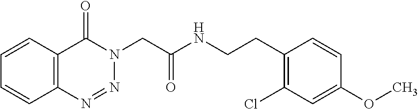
C1=CC2=C(C=C1)N=NN(CC(=O)NCCC1=C(Cl)C=C(OC)C=C1)C2=O
